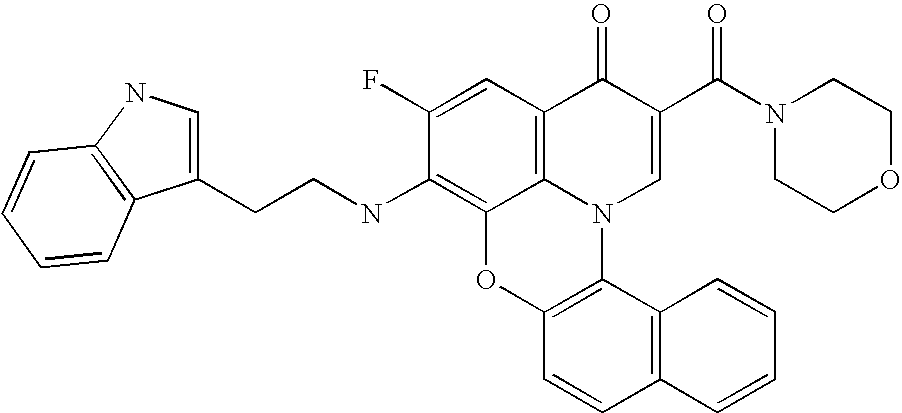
C1(F)=CC2=C3C(=C1NCCC1=CNC4=C1C=CC=C4)OC1=C(N3C=C(C(N3CCOCC3)=O)C2=O)C2=C(C=C1)C=CC=C2
